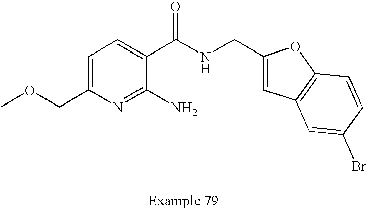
C1=C(COC)N=C(N)C(C(NCC2=CC3=C(O2)C=CC(Br)=C3)=O)=C1
